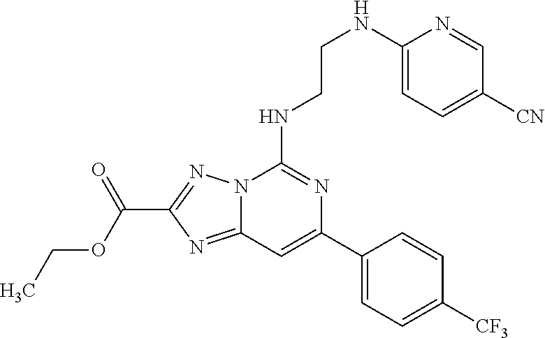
N12C(=NC(C(=O)OCC)=N1)C=C(C1=CC=C([CF3])C=C1)N=C2NCCNC1=CC=C([CN])C=N1
